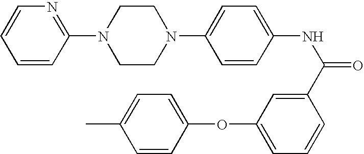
C1=CC(OC2=CC=CC(C(NC3=CC=C(N4CCN(C5=NC=CC=C5)CC4)C=C3)=O)=C2)=CC=C1C
